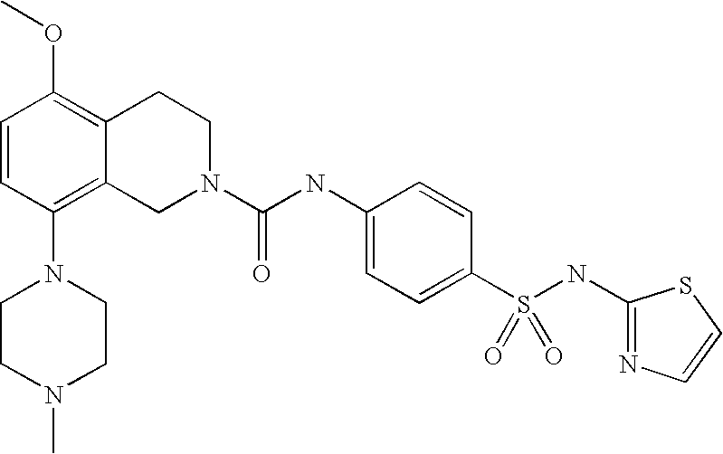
C1=CC(N2CCN(C)CC2)=C2C(=C1OC)CCN(C(NC1=CC=C(S(NC3=NC=CS3)(=O)=O)C=C1)=O)C2
